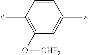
C1=CC(C)=C(O[CHF2])C=C1C
